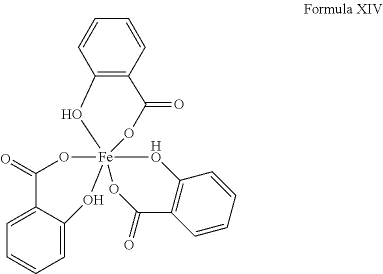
C1=CC=CC2=C1C(=O)O[Fe]13(OC(=O)C4=CC=CC=C4O1)(OC(=O)C1=C(C=CC=C1)[HO]3)O2
